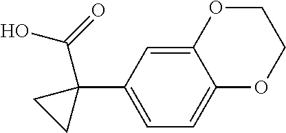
C1=C(C2(C(O)=O)CC2)C=C2C(=C1)OCCO2
